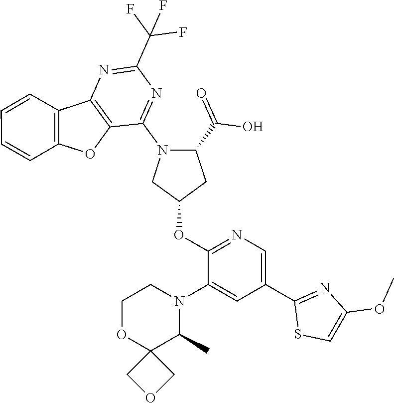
C12=C(C(N3CC(OC4=NC=C(C5=NC(OC)=CS5)C=C4N4CCOC5(C4C)COC5)CC3C(=O)O)=NC(C(F)(F)F)=N1)OC1=C2C=CC=C1
